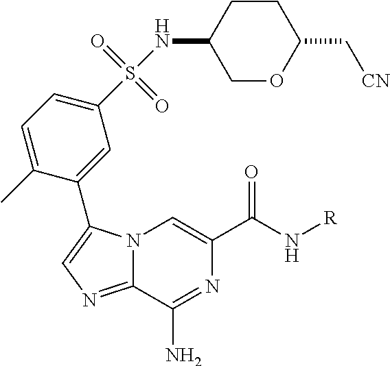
N12C(=NC=C1C1=CC(S(NC3COC(C[CN])CC3)(=O)=O)=CC=C1C)C(N)=NC(C(N[R])=O)=C2
